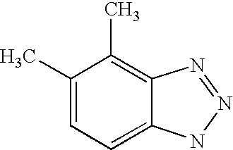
CC1=CC=C2C(=C1C)N=NN2
